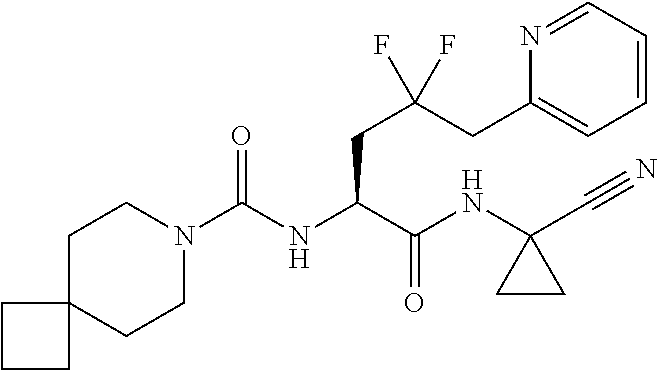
C1CN(C(NC(C(NC2(C#N)CC2)=O)CC(CC2=CC=CC=N2)(F)F)=O)CCC12CCC2
